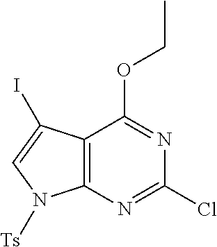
C12=C(N=C(Cl)N=C1OCC)N([Ts])C=C2I
